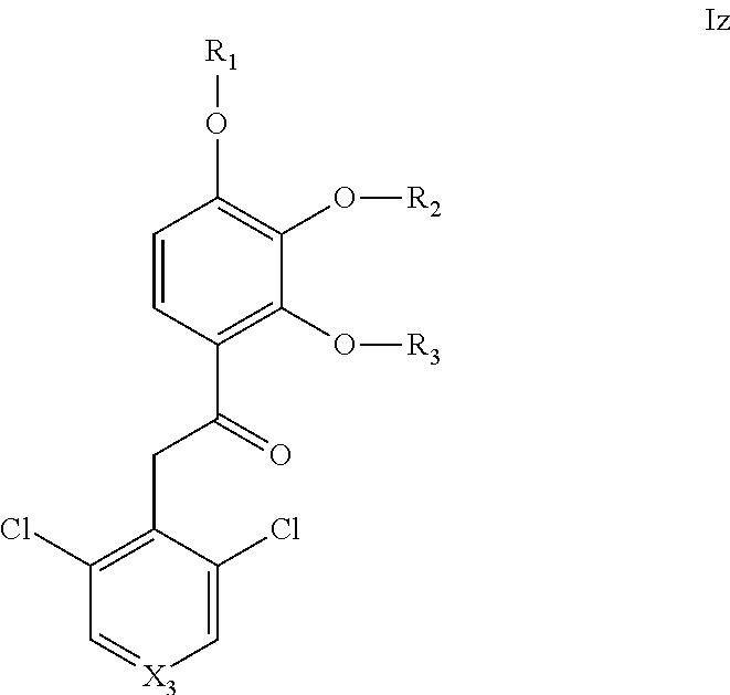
C1=CC(C(=O)CC2=C(Cl)C=[X3]C=C2Cl)=C(O[R3])C(O[R2])=C1O[R1]
